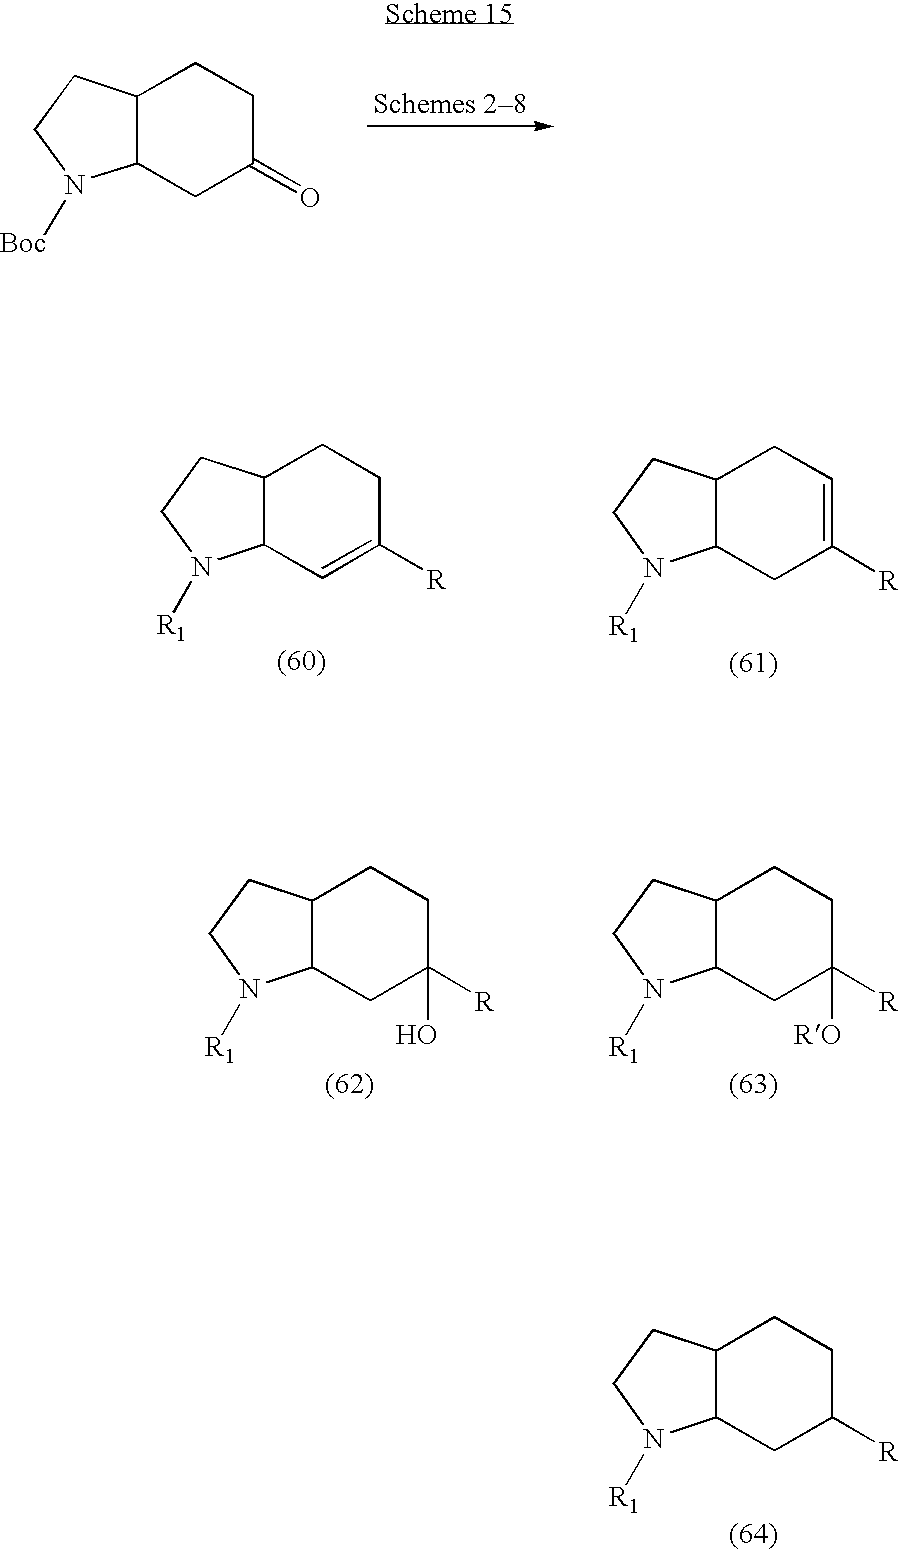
C12C(CCN1[Boc])CCC(=O)C2.C12C(CCN1[R1])CCC([R])C2.C12C(CCN1[R1])CC=C([R])C2.C12C(CCN1[R1])CCC([R])=C2.C12C(CCN1[R1])CCC(O)([R])C2.C12C(CCN1[R1])CCC([RO])([R])C2
